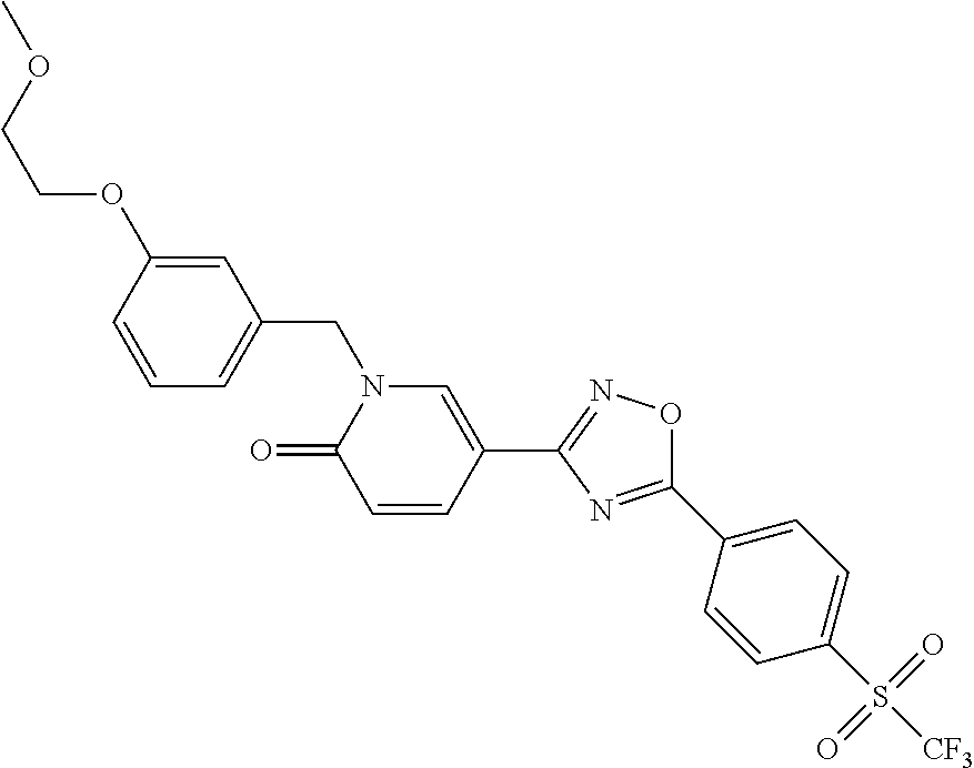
C1=CC(OCCOC)=CC(CN2C(=O)C=CC(C3=NOC(C4=CC=C(S(=O)(=O)[CF3])C=C4)=N3)=C2)=C1
